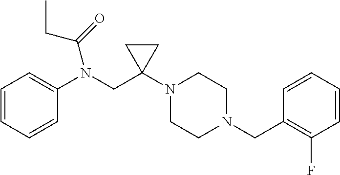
C1=CC=CC(N(CC2(N3CCN(CC4=C(F)C=CC=C4)CC3)CC2)C(=O)CC)=C1
